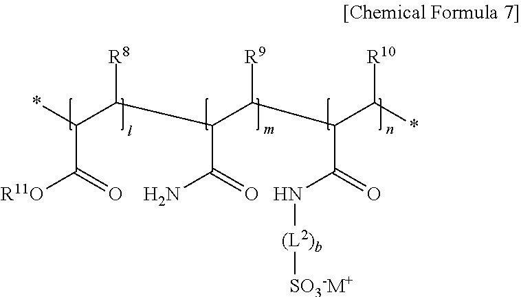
C(C(C(*)[R10])C(=O)N[(L2)b][SO3-M+])(C(C(C(*)C(=O)[R11O])[R8])C(=O)N)[R9]
